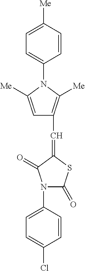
C1=C(N2C(=O)SC(=CC3=C([Me])N(C4=CC=C([Me])C=C4)C([Me])=C3)C2=O)C=CC(Cl)=C1
